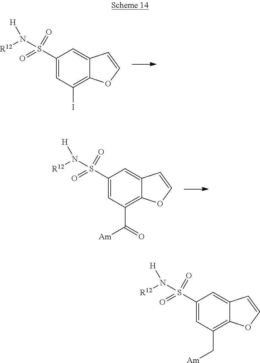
C1(S(N([R12])[H])(=O)=O)=CC(I)=C2C(=C1)C=CO2.C1(S(N([R12])[H])(=O)=O)=CC(C(=O)[Am])=C2C(=C1)C=CO2.C1(S(N([R12])[H])(=O)=O)=CC(C[Am])=C2C(=C1)C=CO2
